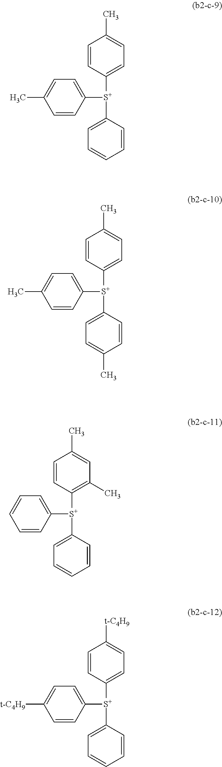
C1=CC([S+](C2=CC=CC=C2)C2=CC=C(C)C=C2)=CC=C1C.C1=CC([S+](C2=CC=C(C)C=C2)C2=CC=C(C)C=C2)=CC=C1C.C1=CC([S+](C2=CC=CC=C2)C2=CC=CC=C2)=C(C)C=C1C.C1=CC([S+](C2=CC=CC=C2)C2=CC=C([t-C4H9])C=C2)=CC=C1[t-C4H9]
